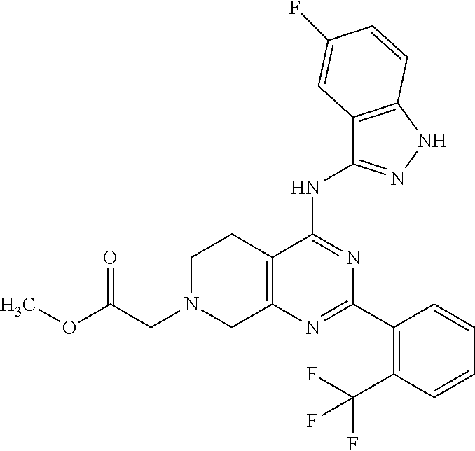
C1N(CC(=O)OC)CC2=C(C1)C(NC1=NNC3=C1C=C(F)C=C3)=NC(C1=C(C(F)(F)F)C=CC=C1)=N2
